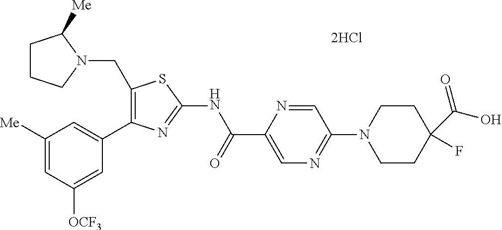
C1([Me])=CC([OCF3])=CC(C2=C(CN3CCCC3[Me])SC(NC(C3=CN=C(N4CCC(C(O)=O)(F)CC4)C=N3)=O)=N2)=C1
